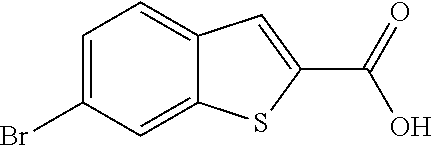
C1=C(Br)C=C2C(=C1)C=C(C(O)=O)S2
